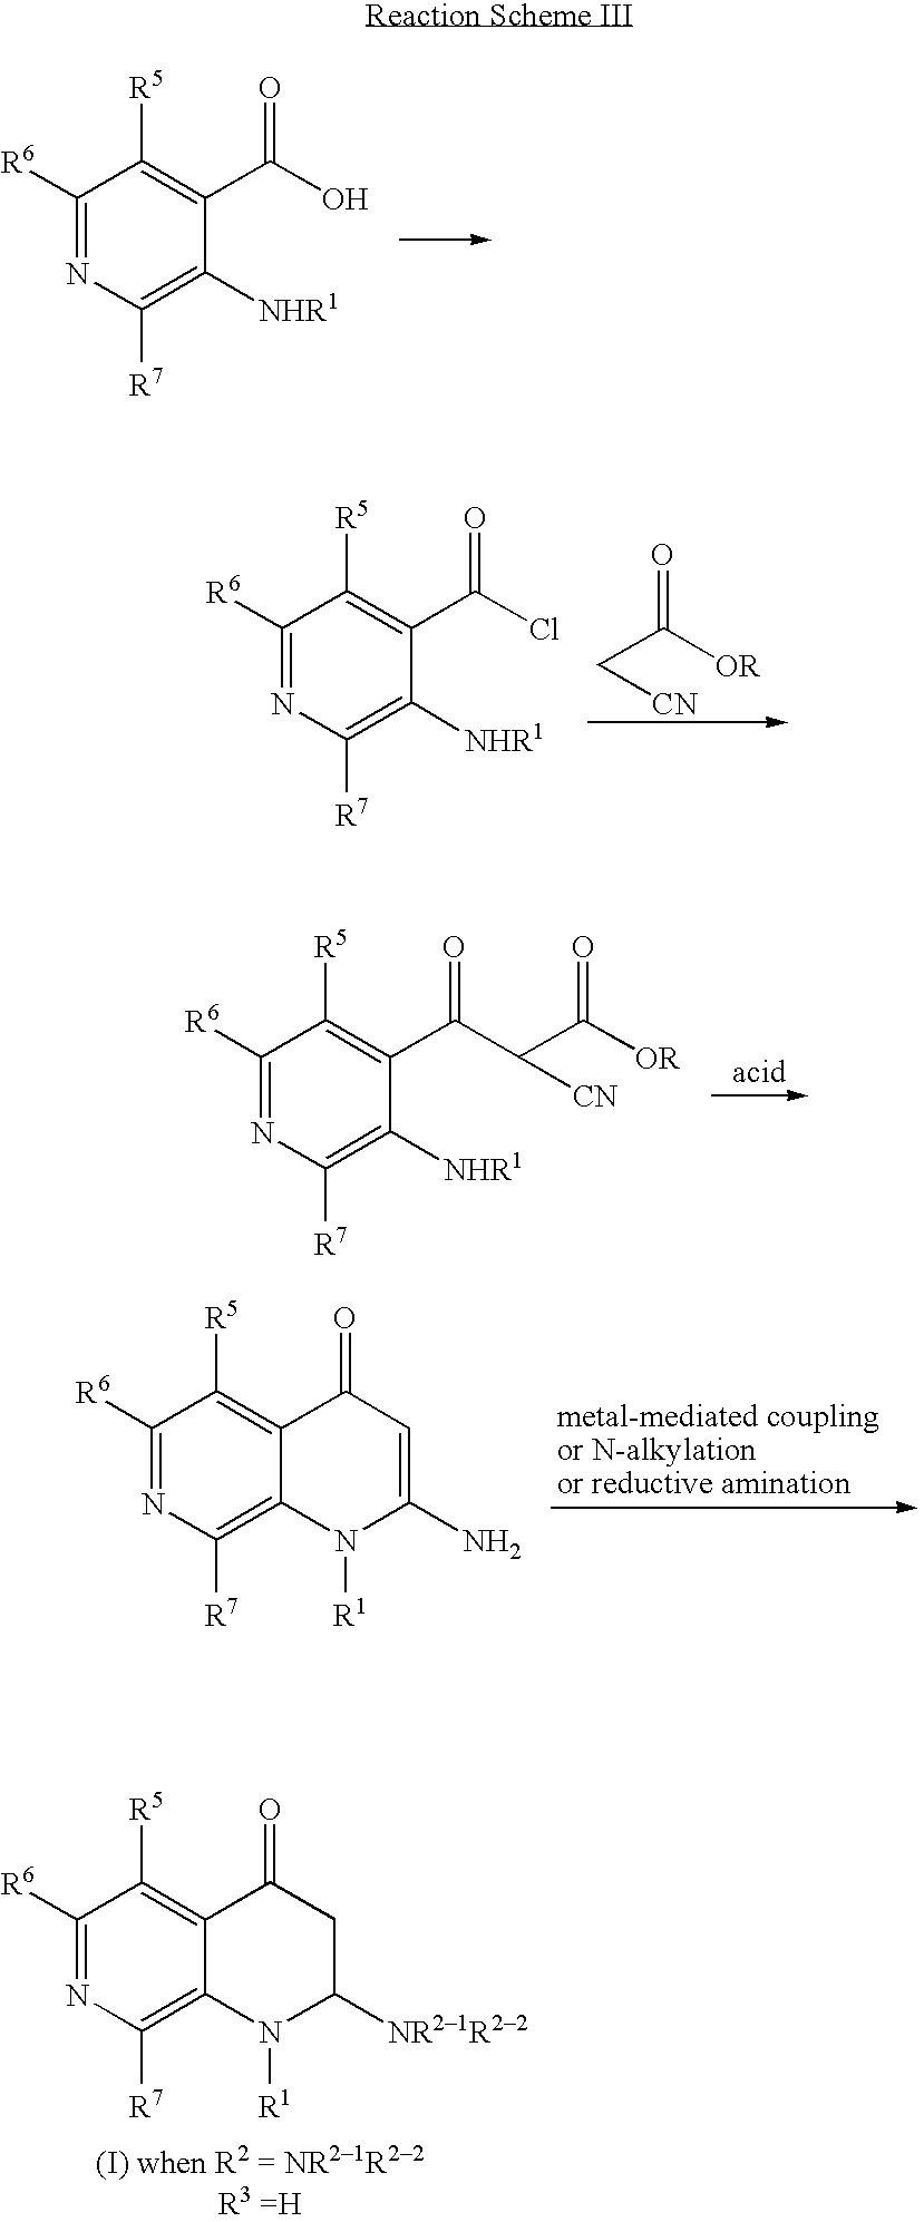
C1([R6])=NC([R7])=C([NHR1])C(C(O)=O)=C1[R5].C1([R6])=NC([R7])=C([NHR1])C(C(Cl)=O)=C1[R5].[OR]C(C[CN])=O.C1([R6])=NC([R7])=C([NHR1])C(C(C(C([OR])=O)[CN])=O)=C1[R5].C1([R6])=NC([R7])=C2C(=C1[R5])C(=O)C=C(N)N2[R1].C1([R6])=NC([R7])=C2C(=C1[R5])C(=O)CC([NR21R22])N2[R1]
